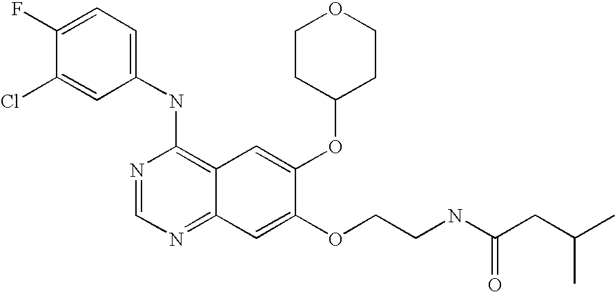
C1(NC2=C3C(=NC=N2)C=C(OCCNC(CC(C)C)=O)C(OC2CCOCC2)=C3)=CC=C(F)C(Cl)=C1
